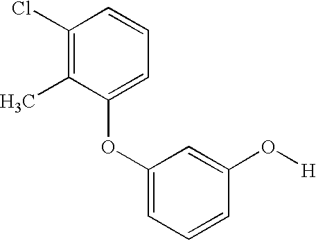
C1(Cl)=C(C)C(OC2=CC=CC(O[H])=C2)=CC=C1
